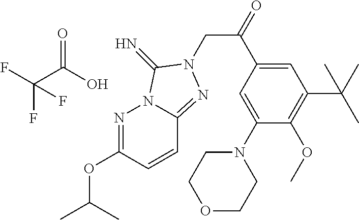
N1=C(OC(C)C)C=CC2=NN(CC(=O)C3=CC(C(C)(C)C)=C(OC)C(N4CCOCC4)=C3)C(=N)N12.FC(C(O)=O)(F)F
